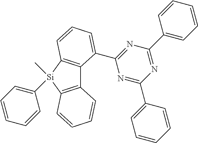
C12=C(C=CC=C1)[Si](C)(C1=CC=CC=C1)C1=C2C(C2=NC(C3=CC=CC=C3)=NC(C3=CC=CC=C3)=N2)=CC=C1
